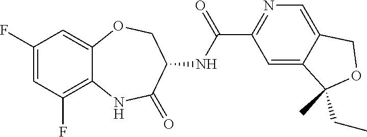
C1(F)=CC(F)=C2C(=C1)OCC(NC(C1=NC=C3C(=C1)C(C)(CC)OC3)=O)C(=O)N2
